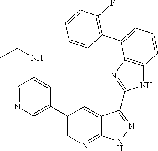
C1(F)=C(C2=CC=CC3=C2N=C(C2=NNC4=NC=C(C5=CN=CC(NC(C)C)=C5)C=C42)N3)C=CC=C1
